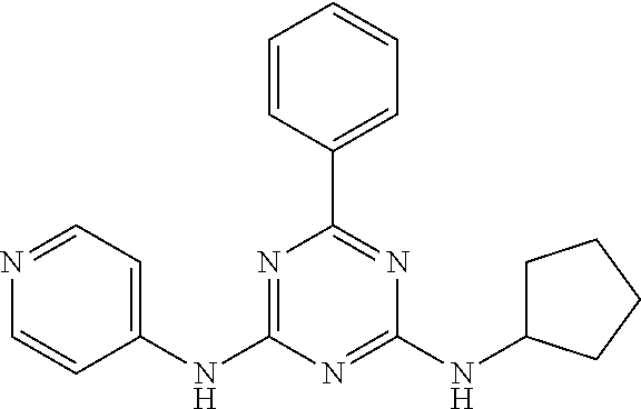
C1=CC(C2=NC(NC3CCCC3)=NC(NC3=CC=NC=C3)=N2)=CC=C1
